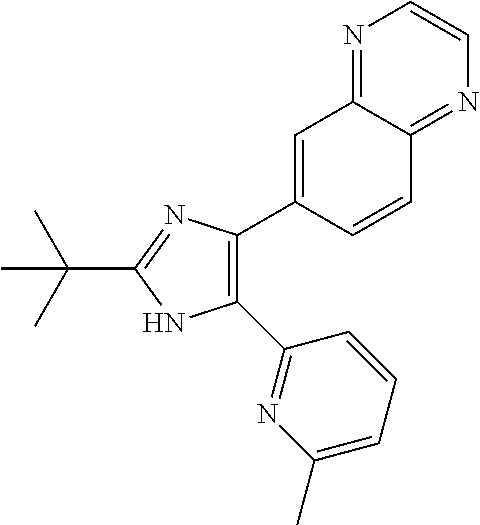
C1=C(C2=C(C3=NC(C)=CC=C3)NC(C(C)(C)C)=N2)C=CC2=NC=CN=C12
